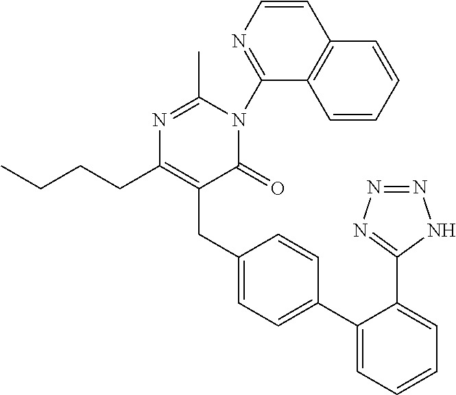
C1(C2=CC=C(CC3=C(CCCC)N=C(C)N(C4=NC=CC5=C4C=CC=C5)C3=O)C=C2)=CC=CC=C1C1=NN=NN1
